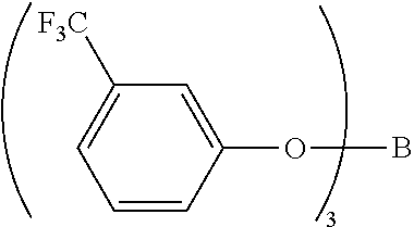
O(C1=CC([F3C])=CC=C1)B
